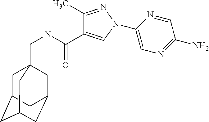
C1(C)=NN(C2=CN=C(N)C=N2)C=C1C(NCC12CC3CC(CC(C1)C3)C2)=O
